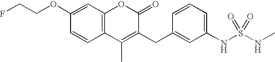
C(OC1=CC2=C(C=C1)C(C)=C(CC1=CC(NS(NC)(=O)=O)=CC=C1)C(=O)O2)CF
